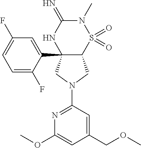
C12(C3=CC(F)=CC=C3F)C(S(=O)(=O)N(C)C(=N)N1)CN(C1=NC(OC)=CC(COC)=C1)C2
